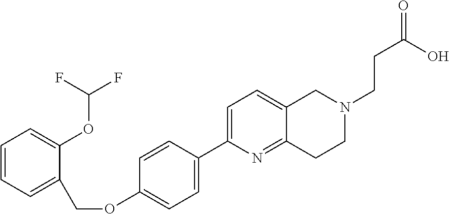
C1=CC=C(COC2=CC=C(C3=CC=C4C(=N3)CCN(CCC(=O)O)C4)C=C2)C(OC(F)F)=C1
